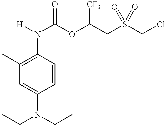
C1(N([H])C(OC(CS(CCl)(=O)=O)[CF3])=O)=C(C)C=C(N(CC)CC)C=C1
